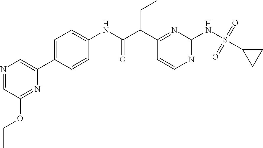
N1=CC(OCC)=NC(C2=CC=C(NC(=O)C(C3=NC(NS(C4CC4)(=O)=O)=NC=C3)CC)C=C2)=C1
